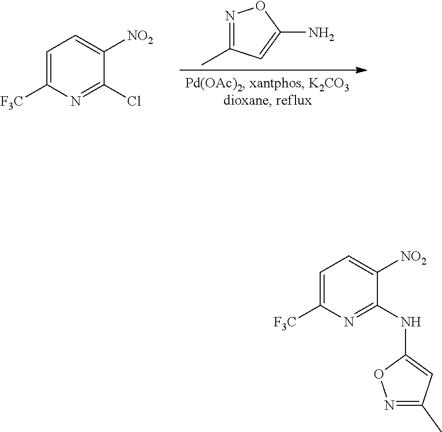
C1=C([F3C])N=C(Cl)C([NO2])=C1.N1=C(C)C=C(N)O1.C1=C([F3C])N=C(NC2=CC(C)=NO2)C([NO2])=C1
